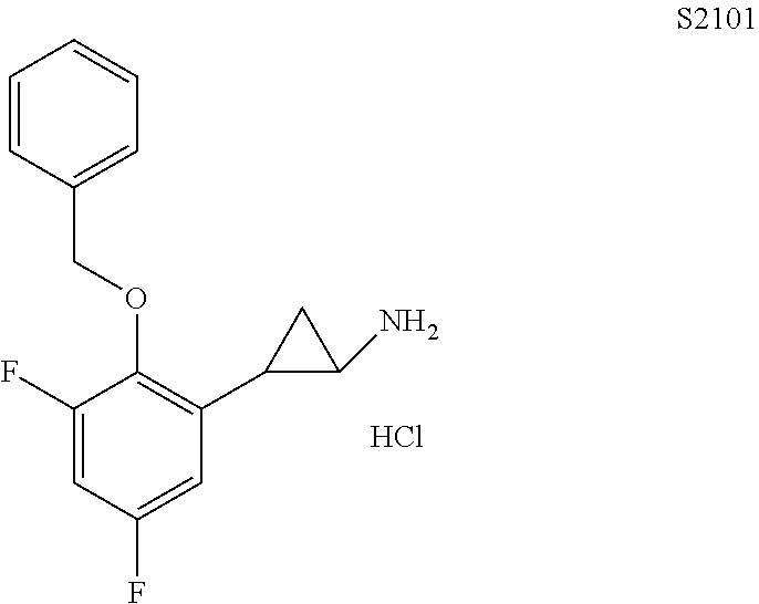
C1=CC(COC2=C(C3C(N)C3)C=C(F)C=C2F)=CC=C1.Cl
